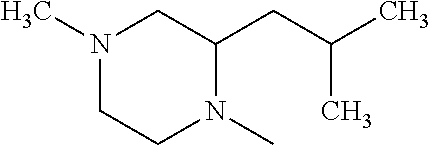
CN1CCN(C)C(CC(C)C)C1
